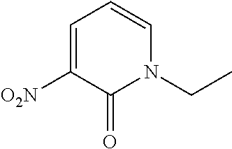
C1=C([O2N])C(=O)N(CC)C=C1
